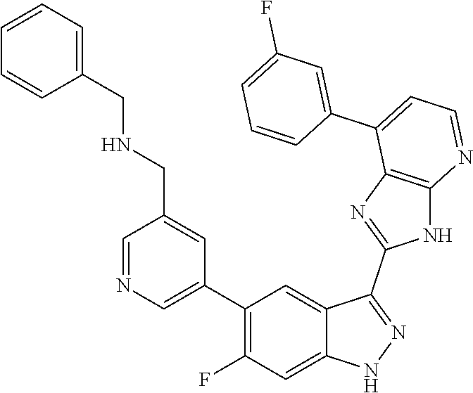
C1=NC=C(C2=C(F)C=C3C(=C2)C(C2=NC4=C(N2)N=CC=C4C2=CC(F)=CC=C2)=NN3)C=C1CNCC1=CC=CC=C1
